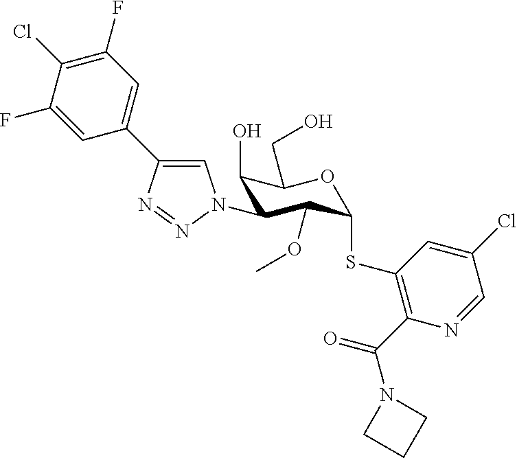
C1=C(C2=CN(C3C(O)C(CO)OC(SC4=C(C(N5CCC5)=O)N=CC(Cl)=C4)C3OC)N=N2)C=C(F)C(Cl)=C1F
